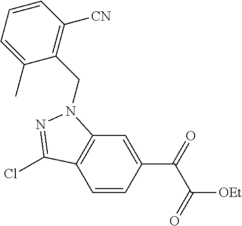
C1=CC(C(=O)C(=O)[OEt])=CC2=C1C(Cl)=NN2CC1=C([CN])C=CC=C1C
